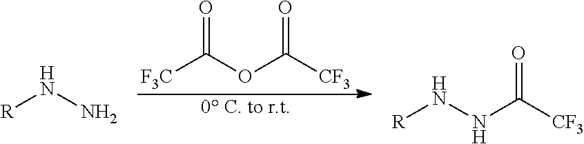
[0 C. to r.t].[CF3]C(OC([CF3])=O)=O.[R]NN.[R]NNC([CF3])=O
